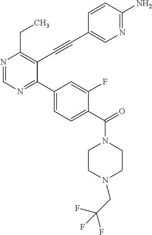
N1=CN=C(C2=CC=C(C(=O)N3CCN(CC(F)(F)F)CC3)C(F)=C2)C(C#CC2=CN=C(N)C=C2)=C1CC
